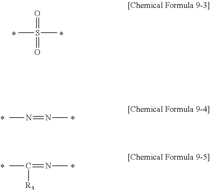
O=S(=O)(C)C.CN=NC.CC(=NC)[R3]
